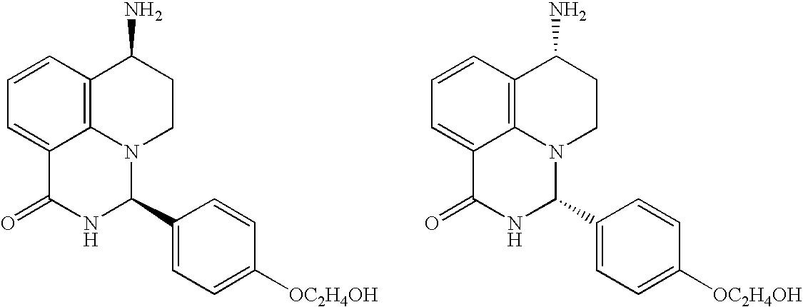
C1=CC2=C3C(=C1)C(=O)NC(C1=CC=C([OC2H4OH])C=C1)N3CCC2N.C1=CC2=C3C(=C1)C(=O)NC(C1=CC=C([OC2H4OH])C=C1)N3CCC2N
